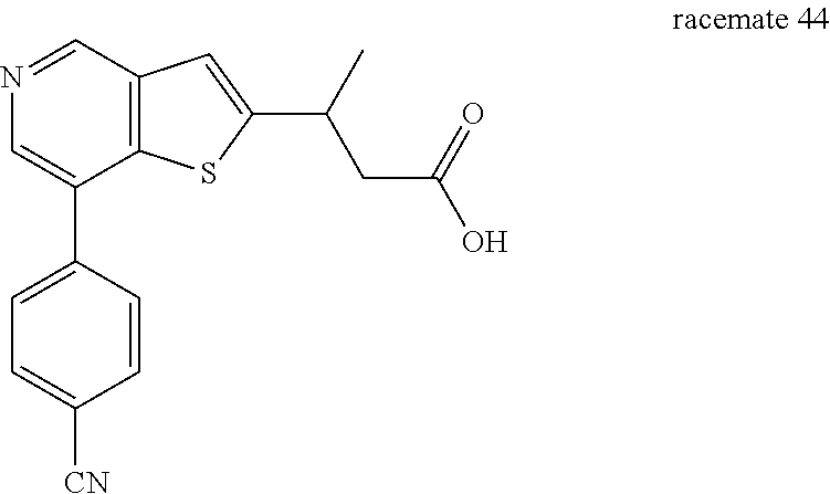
N1=CC2=C(C(C3=CC=C([CN])C=C3)=C1)SC(C(C)CC(O)=O)=C2
